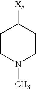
C1CN(C)CCC1[X5]
